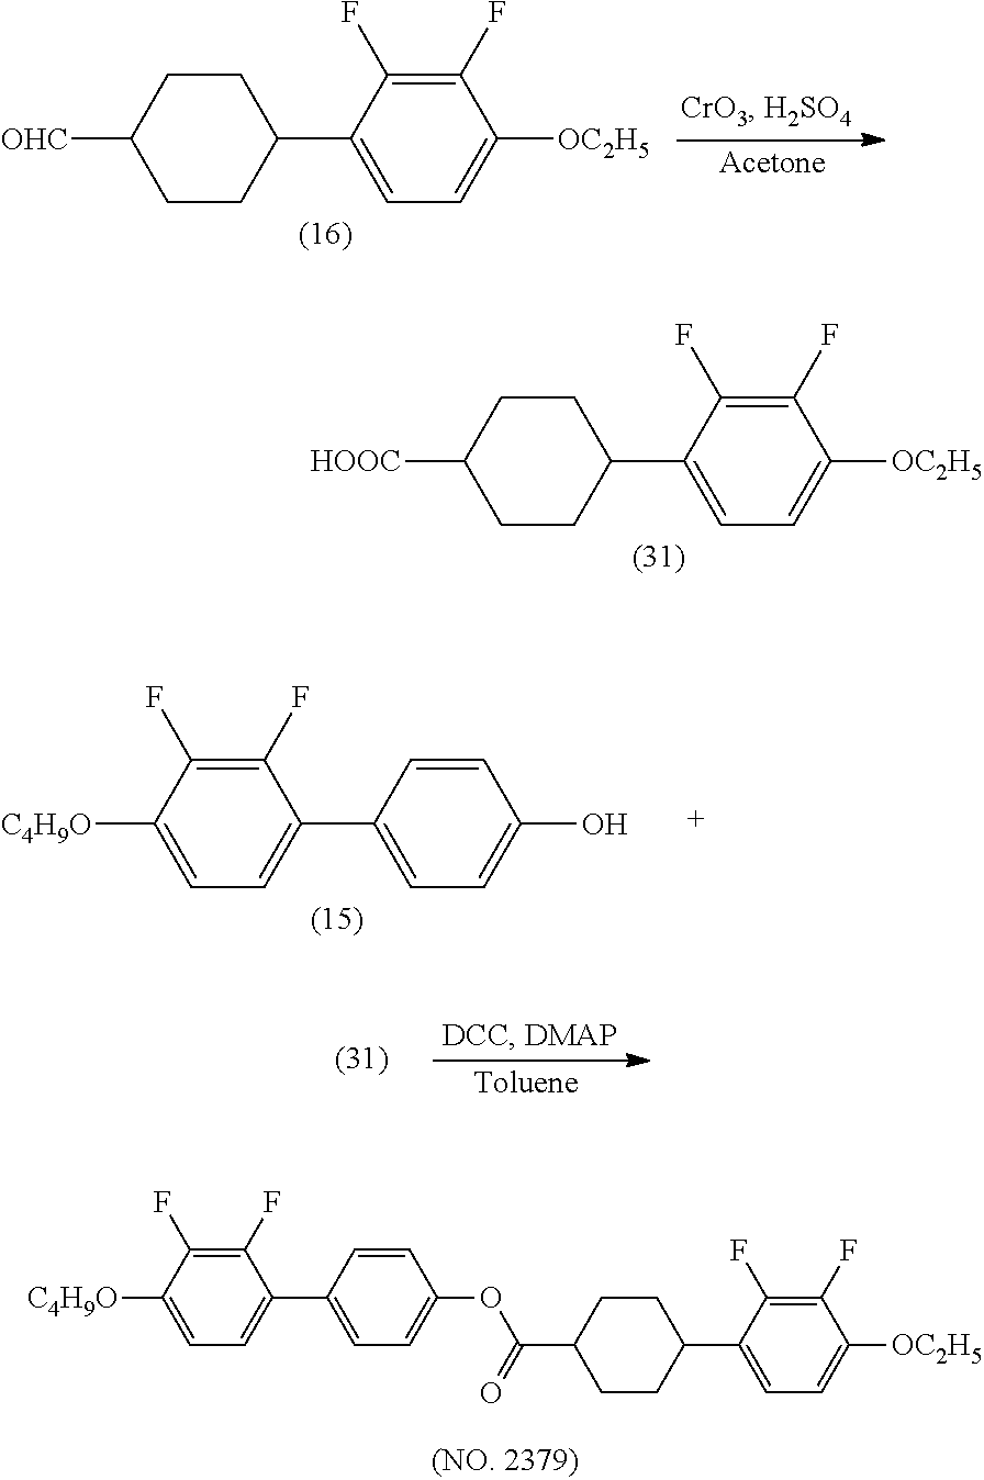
C1CC(C2=CC=C([OC2H5])C(F)=C2F)CCC1[HOOC].C1=C(OC(C2CCC(C3=CC=C([OC2H5])C(F)=C3F)CC2)=O)C=CC(C2=CC=C([C4H9O])C(F)=C2F)=C1.C1CC(C2=CC=C([OC2H5])C(F)=C2F)CCC1[OHC].C1=C(O)C=CC(C2=CC=C([C4H9O])C(F)=C2F)=C1
